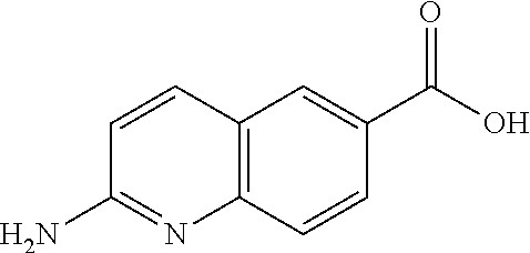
C12=C(C=CC(C(O)=O)=C1)N=C(N)C=C2
